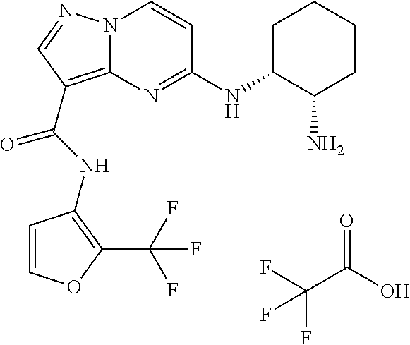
FC(C(O)=O)(F)F.N(C(=O)C1=C2N(N=C1)C=CC(NC1C(N)CCCC1)=N2)C1=C(C(F)(F)F)OC=C1
